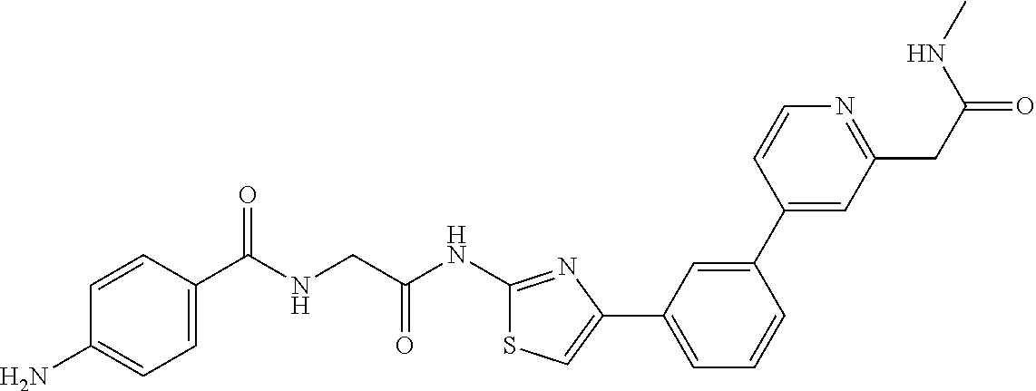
C1=CC(C(NCC(NC2=NC(C3=CC=CC(C4=CC(CC(NC)=O)=NC=C4)=C3)=CS2)=O)=O)=CC=C1N
